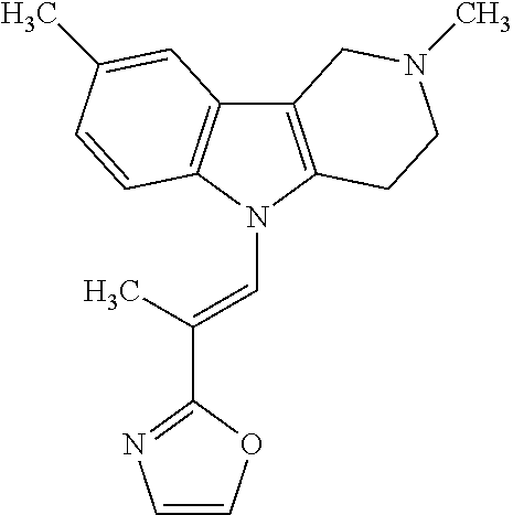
C12=C(N(C=C(C)C3=NC=CO3)C3=C1C=C(C)C=C3)CCN(C)C2
